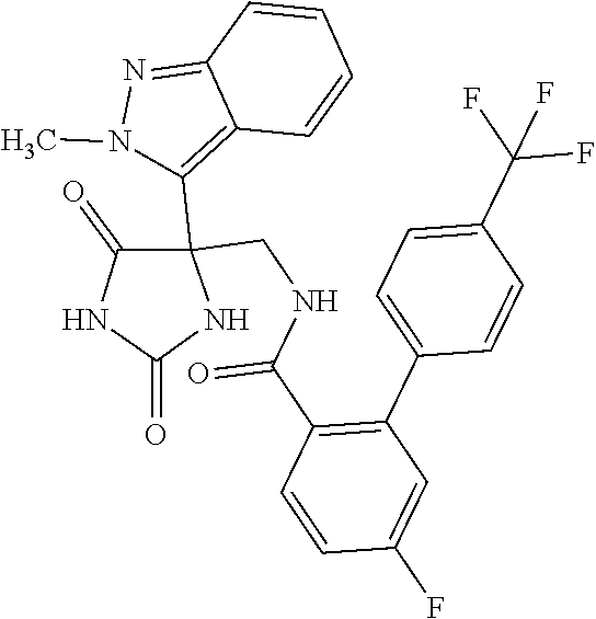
N1C(=O)NC(C2=C3C(=NN2C)C=CC=C3)(CNC(C2=C(C3=CC=C(C(F)(F)F)C=C3)C=C(F)C=C2)=O)C1=O
